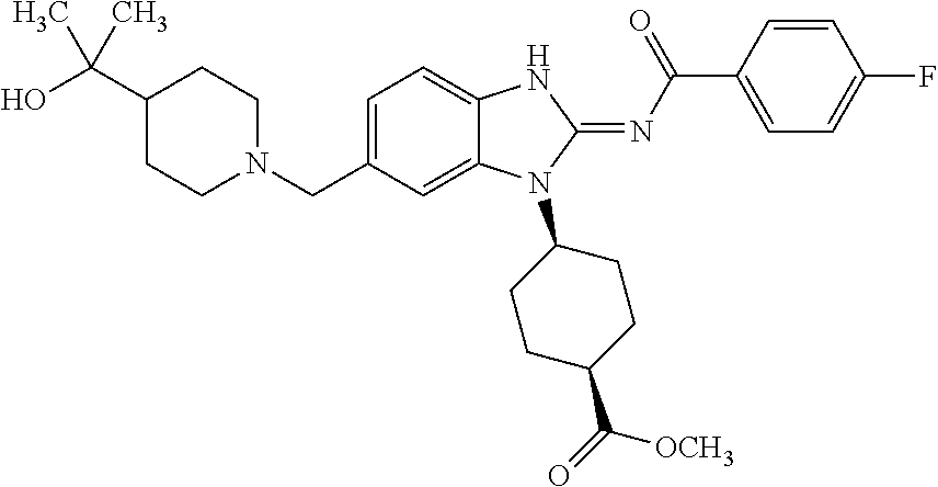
C1=C(CN2CCC(C(O)(C)C)CC2)C=C2C(=C1)NC(=NC(C1=CC=C(F)C=C1)=O)N2C1CCC(C(=O)[OCH3])CC1
